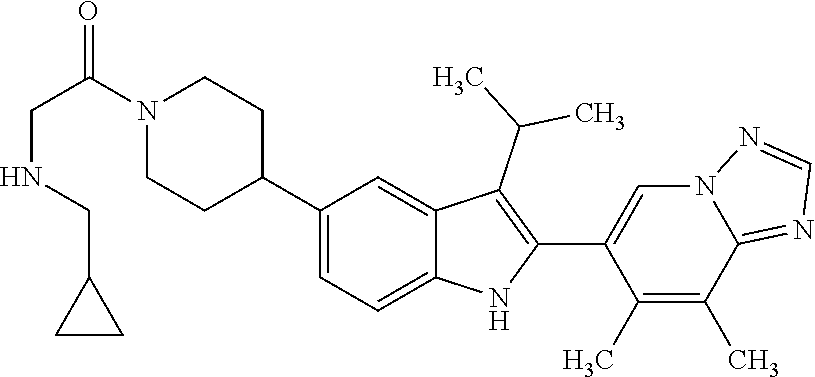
C1(C2CCN(C(CNCC3CC3)=O)CC2)=CC=C2C(=C1)C(C(C)C)=C(C1=CN3C(=NC=N3)C(C)=C1C)N2
